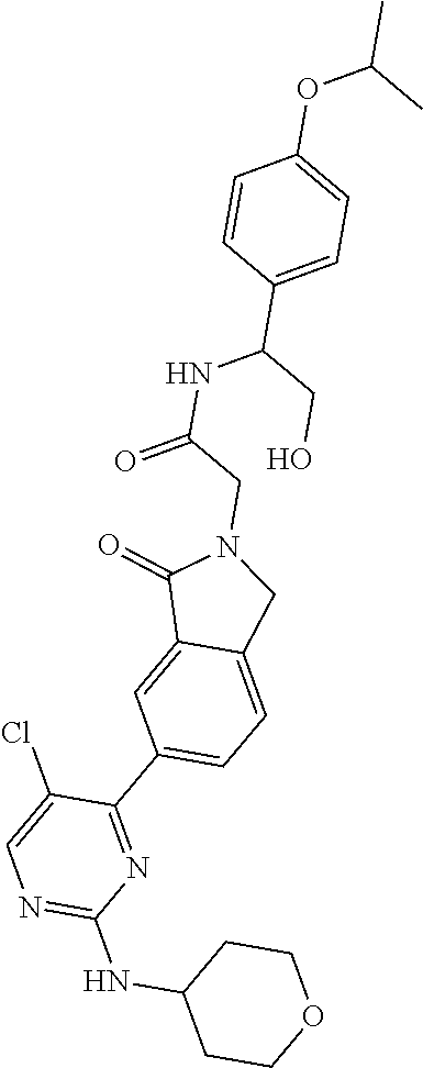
C1CC(NC2=NC=C(Cl)C(C3=CC=C4C(=C3)C(=O)N(CC(NC(C3=CC=C(OC(C)C)C=C3)CO)=O)C4)=N2)CCO1
